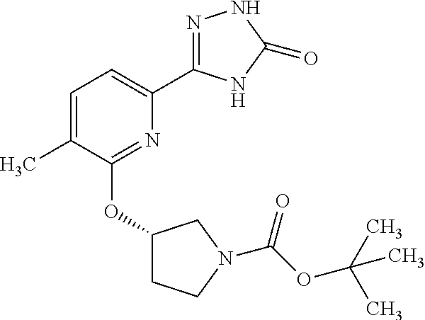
C1=C(C)C(OC2CCN(C(OC(C)(C)C)=O)C2)=NC(C2=NNC(=O)N2)=C1
